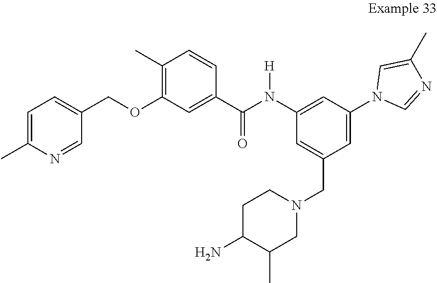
C1=C(CN2CCC(N)C(C)C2)C=C(N2C=NC(C)=C2)C=C1N(C(C1=CC(OCC2=CC=C(C)N=C2)=C(C)C=C1)=O)[H]
